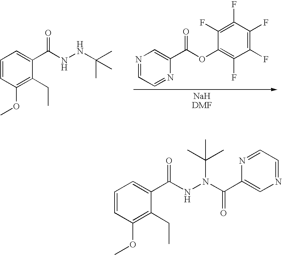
N1=CC=NC(C(OC2=C(F)C(F)=C(F)C(F)=C2F)=O)=C1.C1=CC(OC)=C(CC)C(C(NNC(C)(C)C)=O)=C1.C1=CC(OC)=C(CC)C(C(NN(C(C2=CN=CC=N2)=O)C(C)(C)C)=O)=C1
